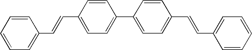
C1=CC=CC=C1C=CC1=CC=C(C2=CC=C(C=CC3=CC=CC=C3)C=C2)C=C1
